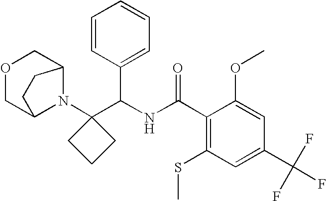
C1(C(NC(C2=C(SC)C=C(C(F)(F)F)C=C2OC)=O)C2=CC=CC=C2)(N2C3COCC2CC3)CCC1
